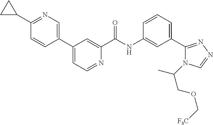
C1(C2=CN=C(C3CC3)C=C2)=CC=NC(C(NC2=CC(C3=NN=CN3C(C)COC[F3C])=CC=C2)=O)=C1
